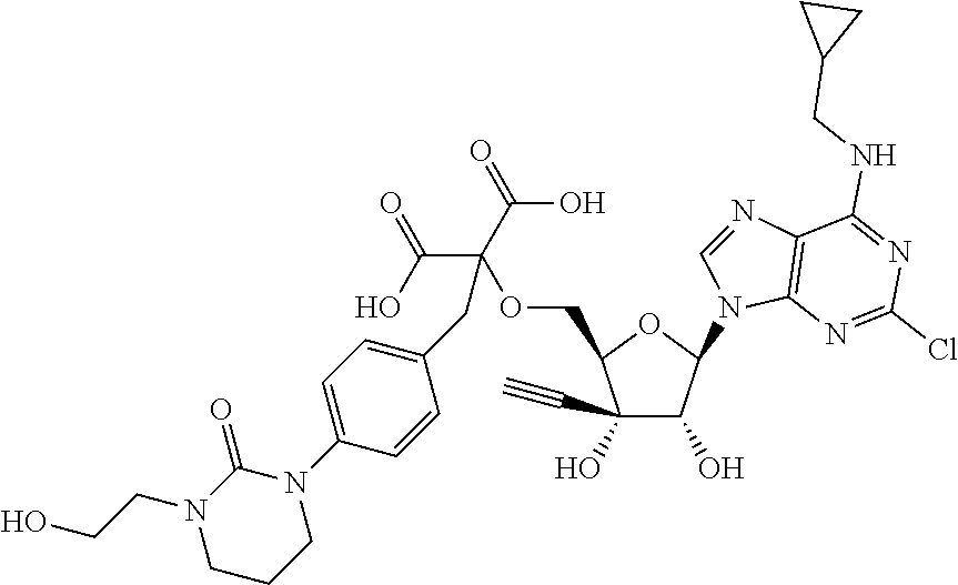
C(C(OCC1C(O)(C#C)C(O)C(N2C3=C(N=C2)C(NCC2CC2)=NC(Cl)=N3)O1)(C(O)=O)C(O)=O)C1=CC=C(N2C(=O)N(CCO)CCC2)C=C1
